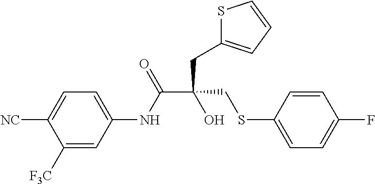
C(C(CC1=CC=CS1)(CSC1=CC=C(F)C=C1)O)(NC1=CC=C([NC])C([F3C])=C1)=O
